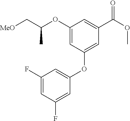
C(C(OC1=CC(OC2=CC(F)=CC(F)=C2)=CC(C(OC)=O)=C1)C)[MeO]
